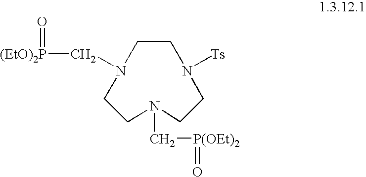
C1CN([Ts])CCN(C[P(OEt)2]=O)CCN1C[(EtO)2P]=O
